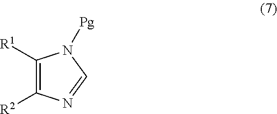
C1=NC([R2])=C([R1])N1[Pg]
